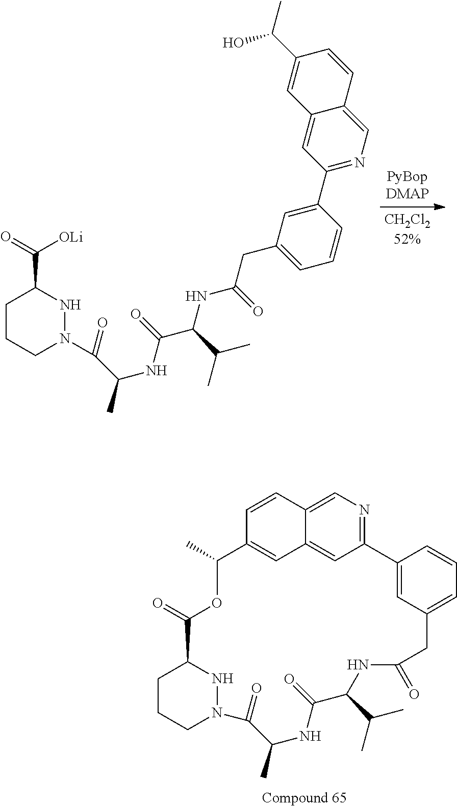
C1=CC2=CN=C3C=C2C=C1C(C)OC(=O)C1CCCN(N1)C(=O)C(C)NC(=O)C(C(C)C)NC(=O)CC1=CC=CC3=C1.C1CCN(C(C(NC(=O)C(C(C)C)NC(CC2=CC=CC(C3=NC=C4C(=C3)C=C(C(O)C)C=C4)=C2)=O)C)=O)NC1C(=O)[OLi]
